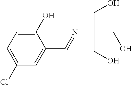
C1(Cl)=CC=C(O)C(C=NC(CO)(CO)CO)=C1
